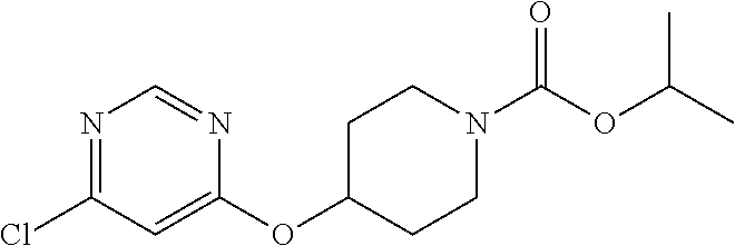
O(C1CCN(C(OC(C)C)=O)CC1)C1=CC(Cl)=NC=N1
